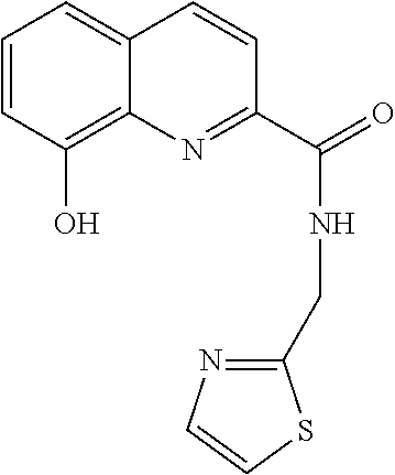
C1=CC(O)=C2C(=C1)C=CC(C(=O)NCC1=NC=CS1)=N2
